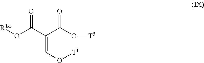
O(C(C(C(O[T5])=O)=CO[T1])=O)[R1A]
